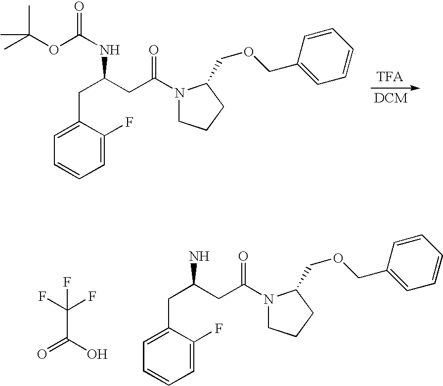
C1=C(CC(CC(=O)N2CCCC2COCC2=CC=CC=C2)NC(=O)OC(C)(C)C)C(F)=CC=C1.C(C(O)=O)(F)(F)F.C1=C(CC(CC(=O)N2CCCC2COCC2=CC=CC=C2)N)C(F)=CC=C1
